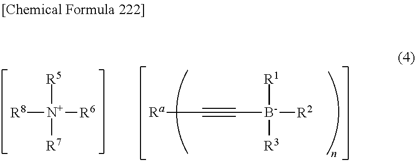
[R8][N+]([R5])([R7])[R6].[Ra]C#C[B-]([R2])([R1])[R3]
